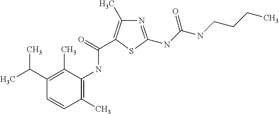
C1(C(C)C)=C(C)C(NC(=O)C2=C(C)N=C(NC(NCCCC)=O)S2)=C(C)C=C1
